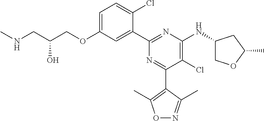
C1=C(OCC(CNC)O)C=C(C2=NC(NC3COC(C)C3)=C(Cl)C(C3=C(C)ON=C3C)=N2)C(Cl)=C1
